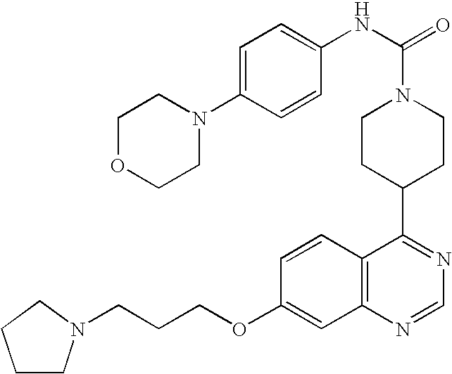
C1CC(C2=NC=NC3=C2C=CC(OCCCN2CCCC2)=C3)CCN1C(=O)NC1=CC=C(N2CCOCC2)C=C1
